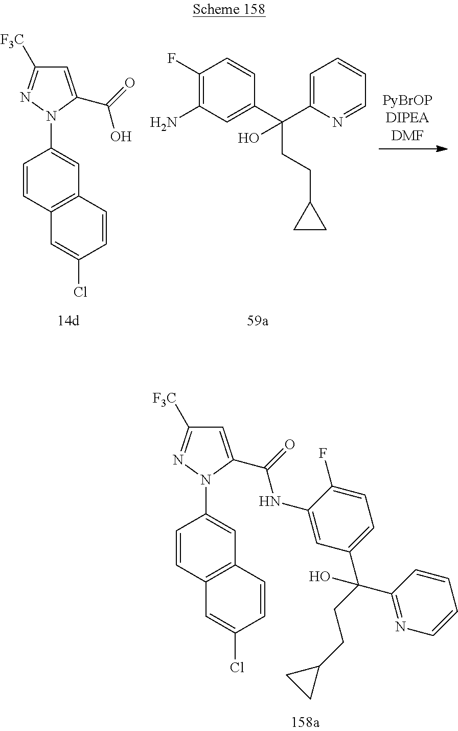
C1=C(C(=O)NC2=CC(C(CCC3CC3)(C3=NC=CC=C3)O)=CC=C2F)N(C2=CC3=C(C=C2)C=C(Cl)C=C3)N=C1[F3C].C1(F)=C(N)C=C(C(C2=CC=CC=N2)(CCC2CC2)O)C=C1.C1=C(C(=O)O)N(C2=CC3=C(C=C2)C=C(Cl)C=C3)N=C1[F3C]
